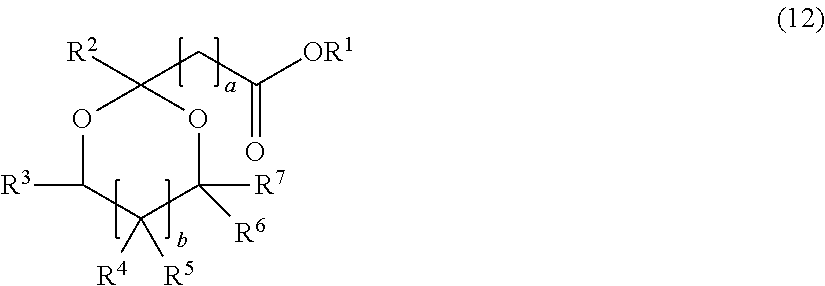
O1C([R3])C([R4])([R5])C([R7])([R6])OC1(CC([OR1])=O)[R2]
